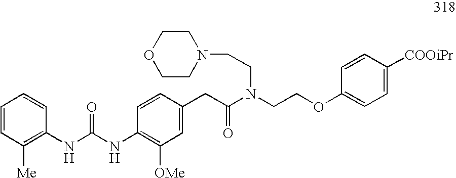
O(CCN(C(CC1=CC([OMe])=C(NC(=O)NC2=C([Me])C=CC=C2)C=C1)=O)CCN1CCOCC1)C1=CC=C([COOiPr])C=C1
